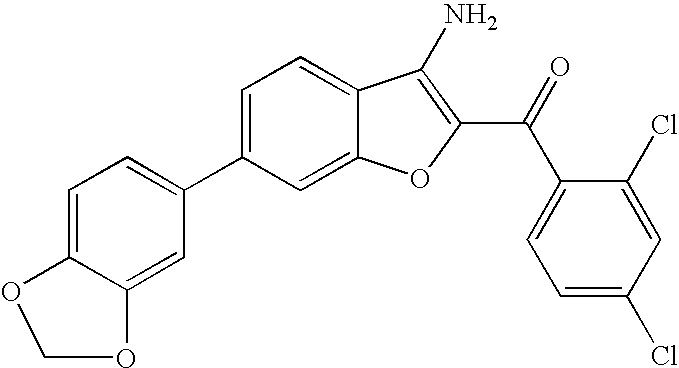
C1(C2=CC=C3C(=C2)OCO3)=CC=C2C(=C1)OC(C(C1=CC=C(Cl)C=C1Cl)=O)=C2N
